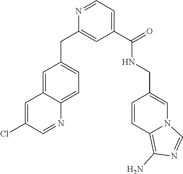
C1=NC(CC2=CC=C3C(=C2)C=C(Cl)C=N3)=CC(C(NCC2=CN3C(=C(N)N=C3)C=C2)=O)=C1
